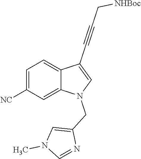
C1=C([NC])C=C2C(=C1)C(C#CC[NHBoc])=CN2CC1=CN(C)C=N1
